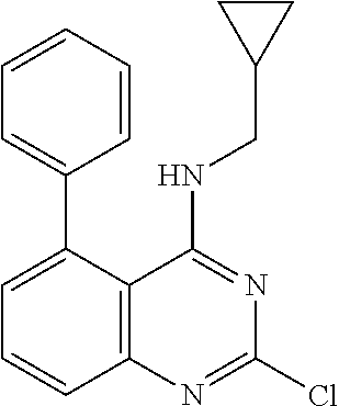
C1=CC=CC=C1C1=CC=CC2=C1C(NCC1CC1)=NC(Cl)=N2
